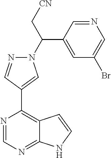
C1(C(N2N=CC(C3=C4C(=NC=N3)NC=C4)=C2)C[CN])=CC(Br)=CN=C1
